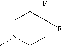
C1N(C)CCC(F)(F)C1
